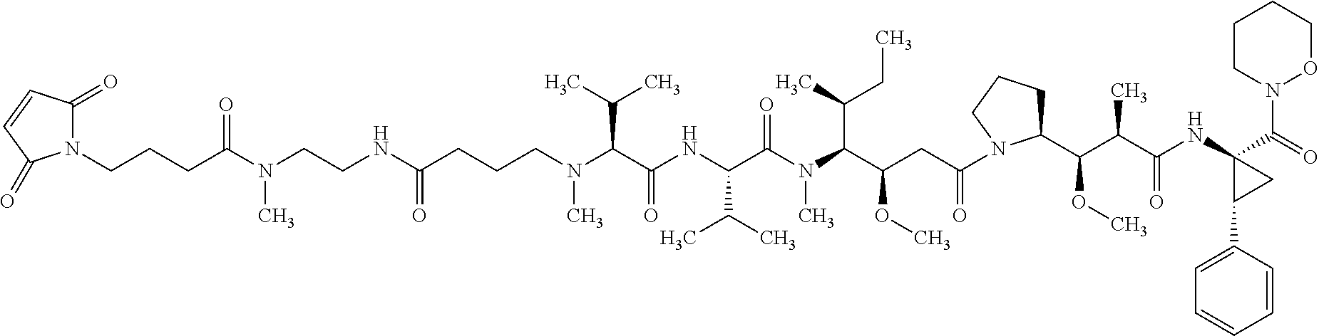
C(CCCN(C(C(NC(C(N(C(C(CC(=O)N1C(C(C(C(NC2(C(N3OCCCC3)=O)C(C3=CC=CC=C3)C2)=O)C)OC)CCC1)OC)C(C)CC)C)=O)C(C)C)=O)C(C)C)C)(NCCN(C(CCCN1C(=O)C=CC1=O)=O)C)=O
